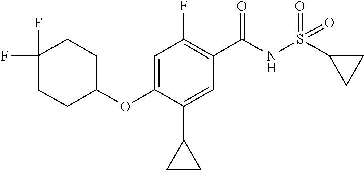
C1=C(OC2CCC(F)(F)CC2)C(C2CC2)=CC(C(NS(=O)(=O)C2CC2)=O)=C1F
